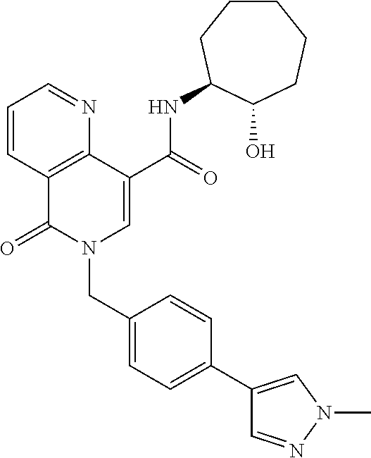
C1=CC2=C(N=C1)C(C(=O)NC1CCCCCC1O)=CN(CC1=CC=C(C3=CN(C)N=C3)C=C1)C2=O
